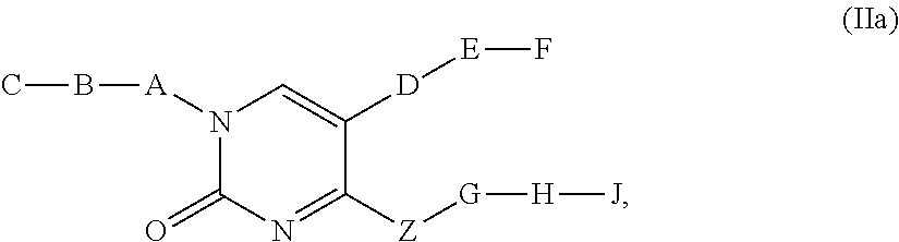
N1([A]BC)C(=O)N=C([Z][G][H][J])C([D][E]F)=C1
